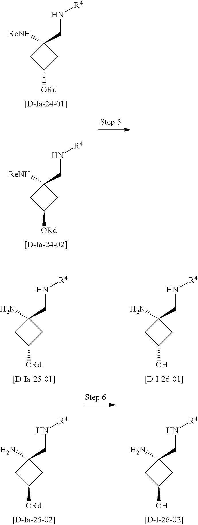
C1(CN[R4])([ReNH])CC([ORd])C1.C1(CN[R4])([ReNH])CC([ORd])C1.C1(CN[R4])(N)CC(O)C1.C1(CN[R4])(N)CC(O)C1.C1(CN[R4])(N)CC([ORd])C1.C1(CN[R4])(N)CC([ORd])C1
